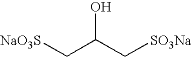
[NaO3S]CC(C[SO3Na])O
